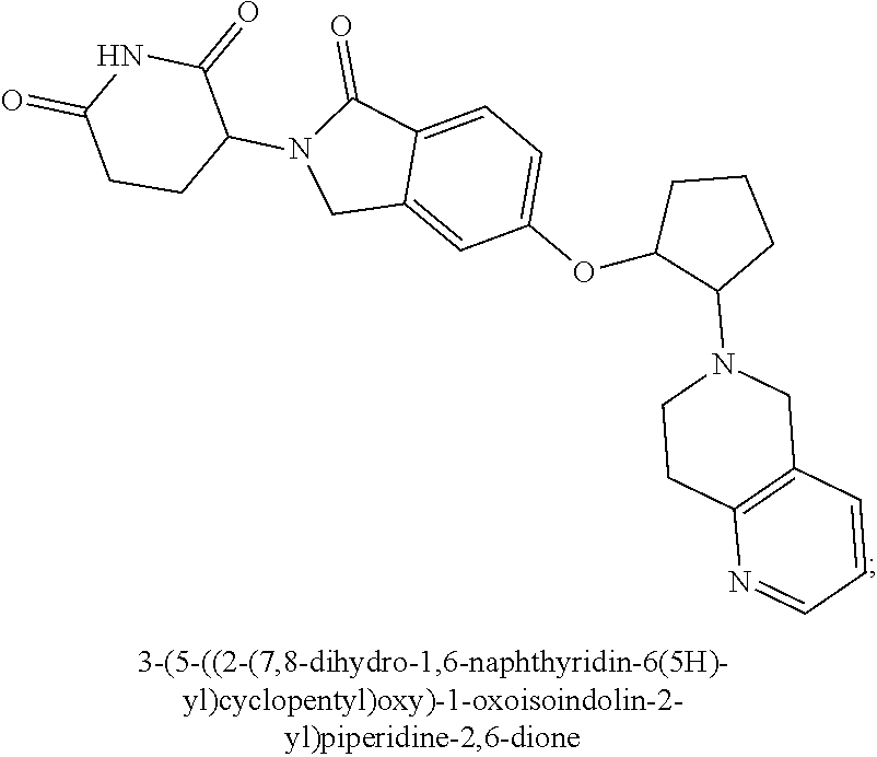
C1(=O)NC(=O)CCC1N1CC2=CC(OC3CCCC3N3CCC4=C(C3)C=CC=N4)=CC=C2C1=O
